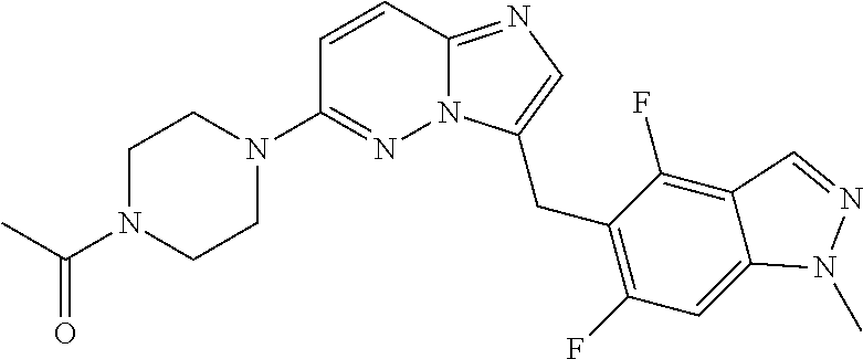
C1N(C(C)=O)CCN(C2=NN3C(=NC=C3CC3=C(F)C=C4C(=C3F)C=NN4C)C=C2)C1
